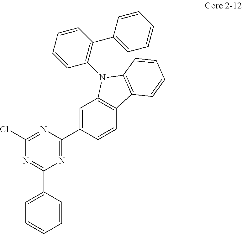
N1=C(C2=CC=CC=C2)N=C(C2=CC3=C(C=C2)C2=C(N3C3=C(C4=CC=CC=C4)C=CC=C3)C=CC=C2)N=C1Cl
